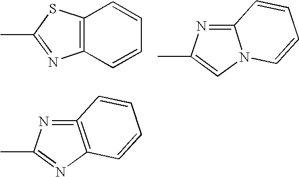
C12=C(SC(C)=N1)C=CC=C2.C12=NC(C)=CN1C=CC=C2.C12=NC(C)=NC=1C=CC=C2
